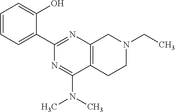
C1=CC=C(C2=NC3=C(C(N(C)C)=N2)CCN(CC)C3)C(O)=C1
